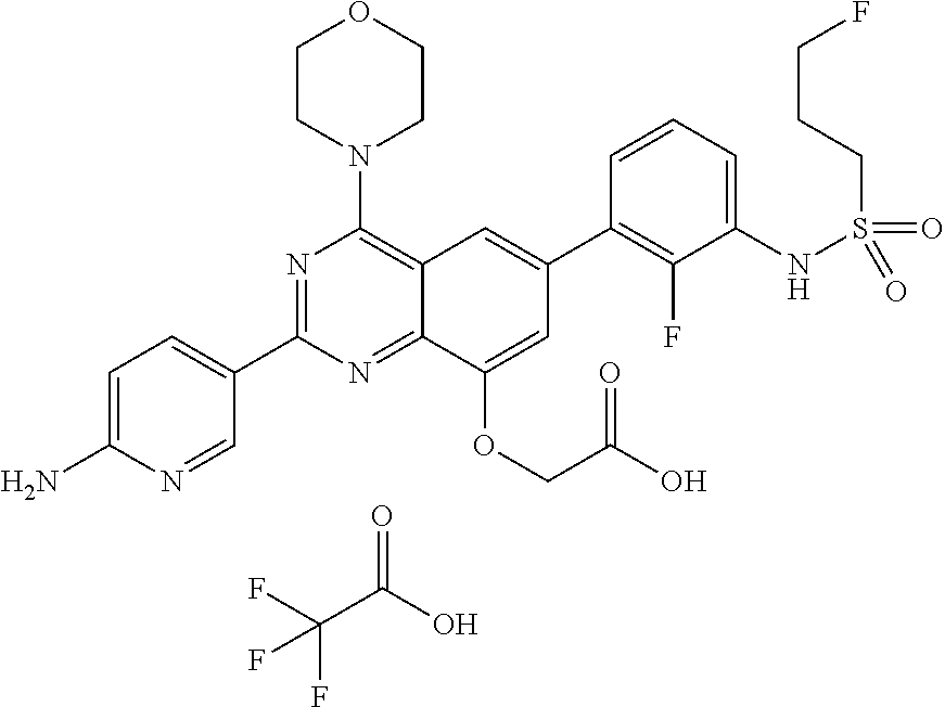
C12=NC(C3=CC=C(N)N=C3)=NC(N3CCOCC3)=C1C=C(C1=C(F)C(NS(CCCF)(=O)=O)=CC=C1)C=C2OCC(O)=O.FC(C(O)=O)(F)F
